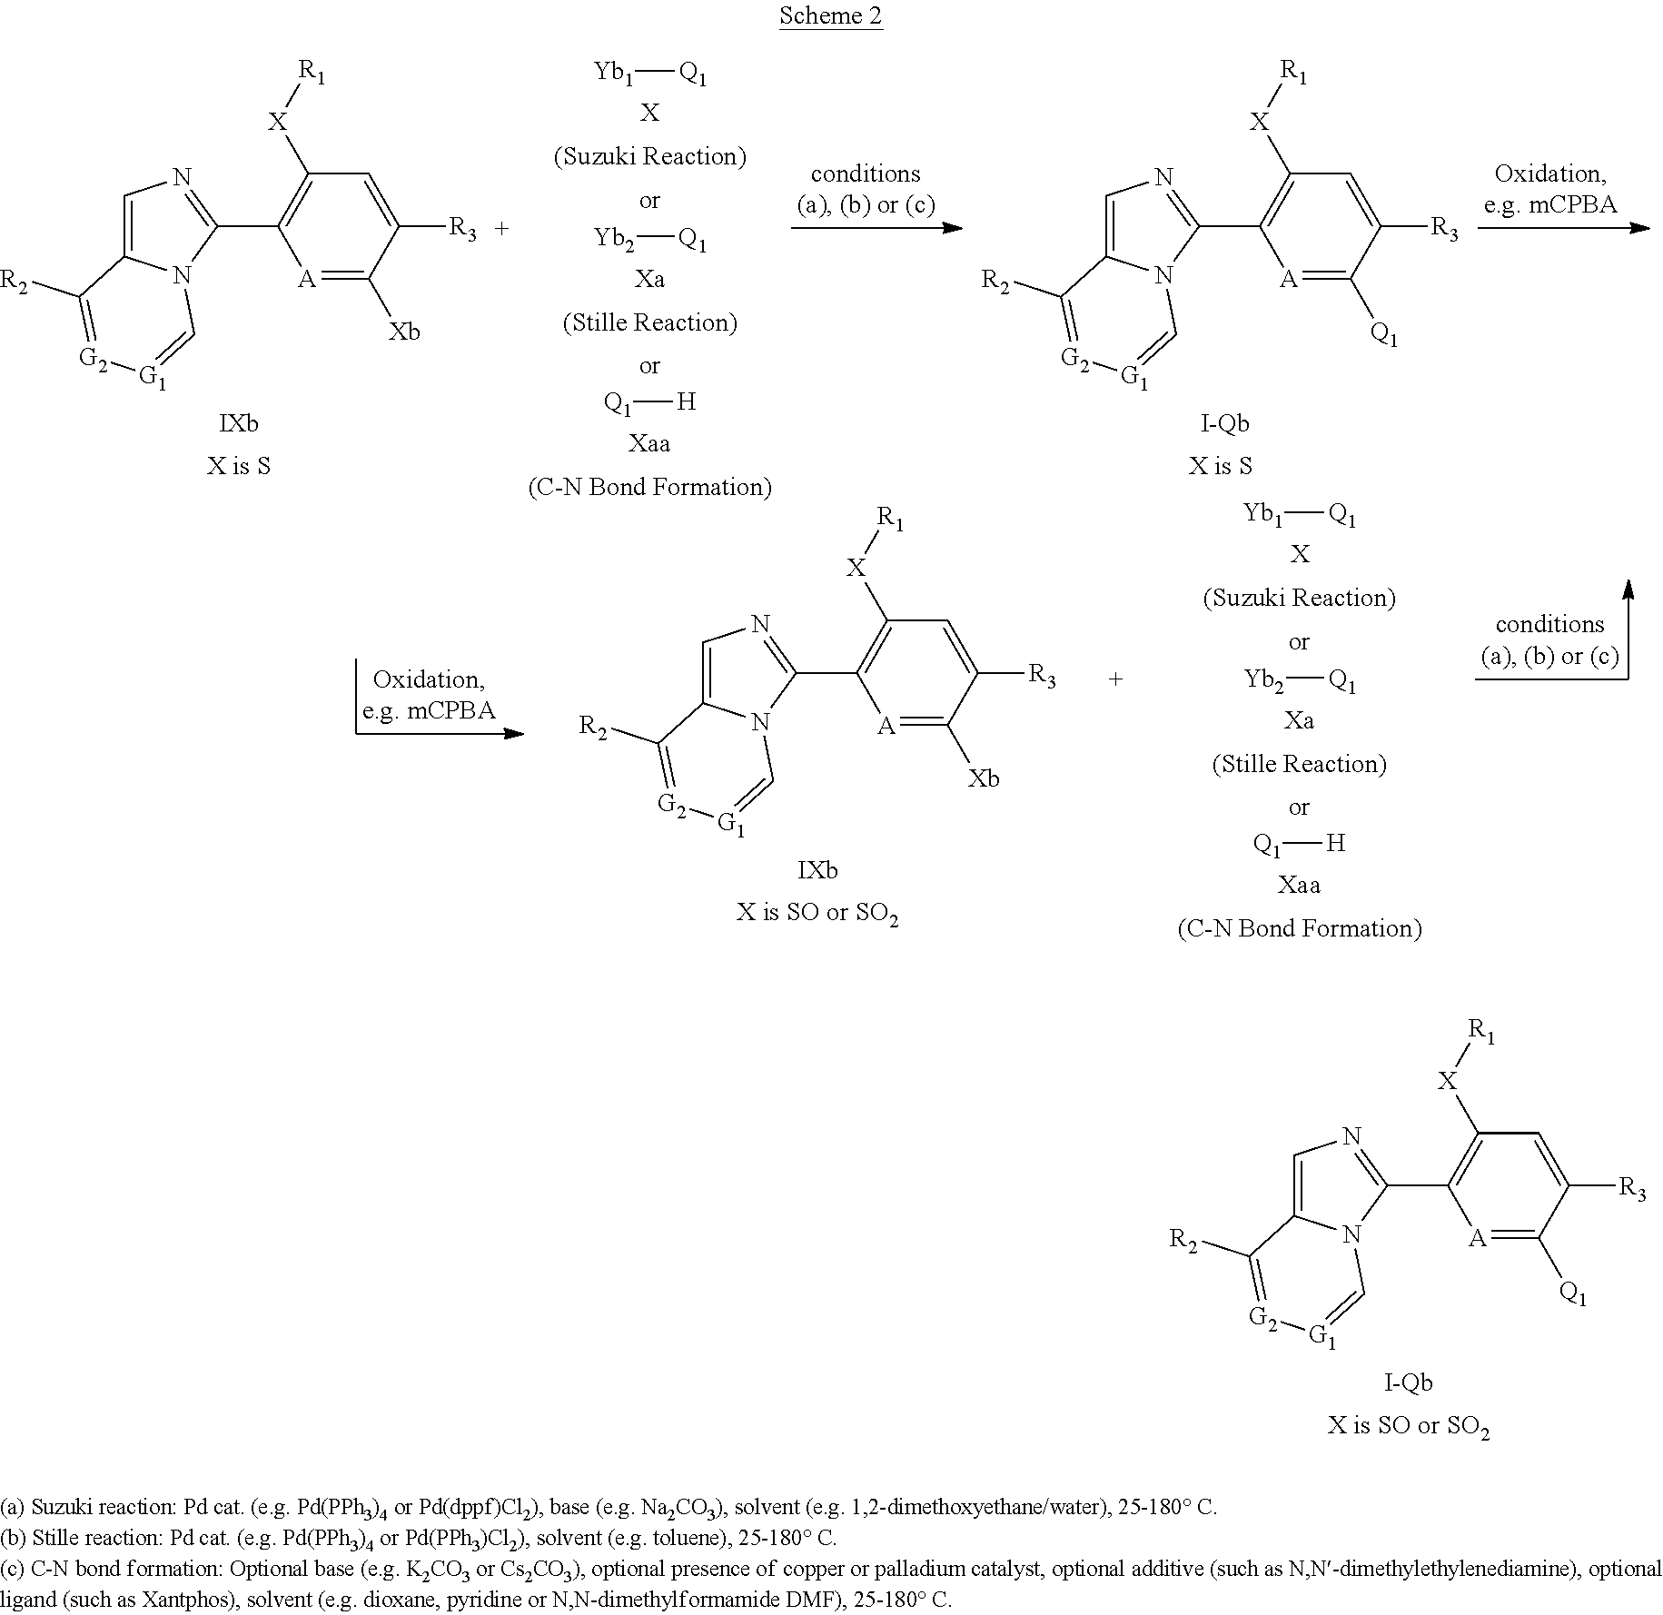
[Yb1][Q1].[X].[Yb2][Q1].[Xa].[Q1][H].[Xaa].[Yb1][Q1].[X].[Yb2][Q1].[Xa].[Q1][H].[Xaa].C1([X][R1])=C(C2=NC=C3N2C=[G1][G2]=C3[R2])[A]=C([Xb])C([R3])=C1.C1([X][R1])=C(C2=NC=C3N2C=[G1][G2]=C3[R2])[A]=C([Q1])C([R3])=C1.C1([X][R1])=C(C2=NC=C3N2C=[G1][G2]=C3[R2])[A]=C([Xb])C([R3])=C1.C1([X][R1])=C(C2=NC=C3N2C=[G1][G2]=C3[R2])[A]=C([Q1])C([R3])=C1
